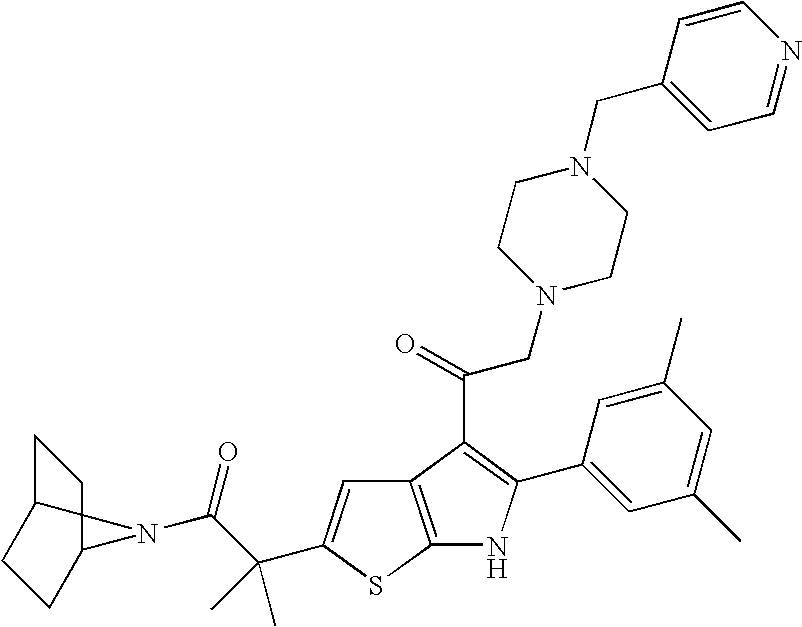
C1C2CCC(C1)N2C(C(C)(C)C1=CC2=C(S1)NC(C1=CC(C)=CC(C)=C1)=C2C(CN1CCN(CC2=CC=NC=C2)CC1)=O)=O
